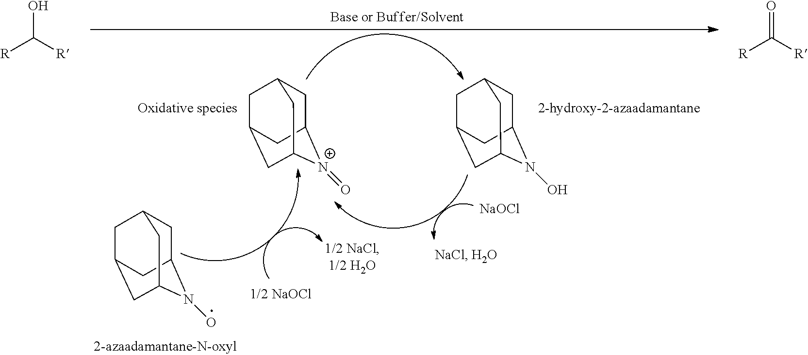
C1C2[N+](=O)C3CC(CC1C3)C2.C1C2N(O)C3CC(CC1C3)C2.C1C2N(O)C3CC(CC1C3)C2.[NaOCl].[R]C([R])O.[R]C([R])=O
